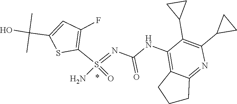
C1(F)=C(S(=NC(=O)NC2=C3CCCC3=NC(C3CC3)=C2C2CC2)(=O)N)SC(C(O)(C)C)=C1
